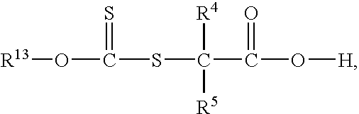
O(C(SC(C(O[H])=O)([R4])[R5])=S)[R13]
